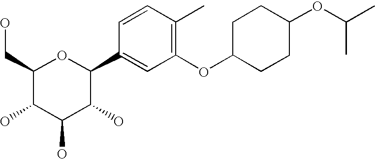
C1(CO)C(O)C(O)C(O)C(C2=CC(OC3CCC(OC(C)C)CC3)=C(C)C=C2)O1
